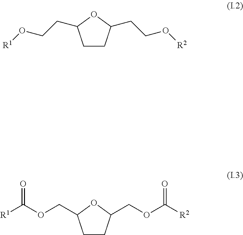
C1CC(CCO[R2])OC1CCO[R1].C1CC(COC([R2])=O)OC1COC([R1])=O
